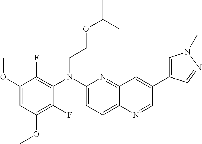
C1(F)=C(OC)C=C(OC)C(F)=C1N(C1=CC=C2C(=N1)C=C(C1=CN(C)N=C1)C=N2)CCOC(C)C
